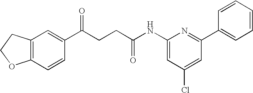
C1(NC(CCC(C2=CC3=C(C=C2)OCC3)=O)=O)=CC(Cl)=CC(C2=CC=CC=C2)=N1
